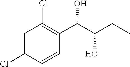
C1(Cl)=CC(Cl)=C(C(C(CC)O)O)C=C1
